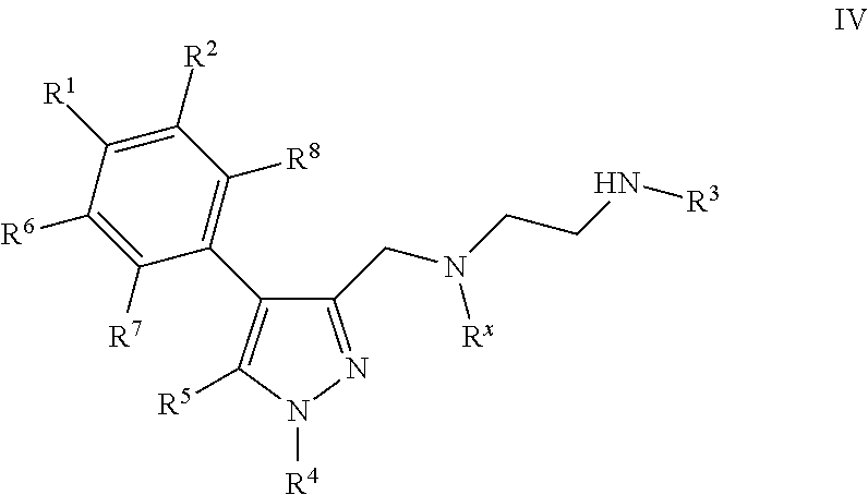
C1(CN(CCN[R3])[Rx])=NN([R4])C([R5])=C1C1=C([R8])C([R2])=C([R1])C([R6])=C1[R7]
